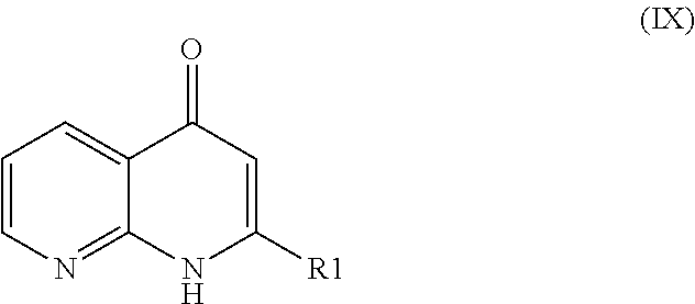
C1=CN=C2C(=C1)C(=O)C=C([R1])N2
